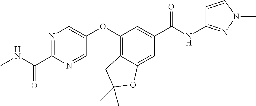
N1=C(C(NC)=O)N=CC(OC2=C3C(=CC(C(NC4=NN(C)C=C4)=O)=C2)OC(C)(C)C3)=C1
